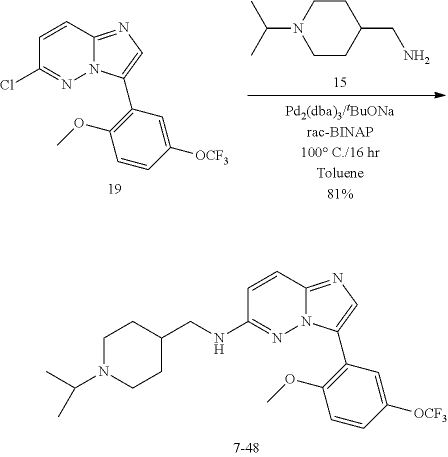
C1N(C(C)C)CCC(CNC2=NN3C(=NC=C3C3=C(OC)C=CC([OCF3])=C3)C=C2)C1.ClC1=NN2C(=NC=C2C2=C(OC)C=CC([OCF3])=C2)C=C1.C1CN(C(C)C)CCC1CN
